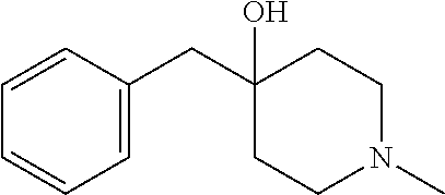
C1(CC2=CC=CC=C2)(O)CCN(C)CC1
